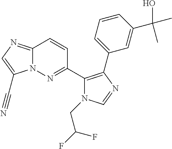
N12C(=NC=C1C#N)C=CC(C1=C(C3=CC=CC(C(O)(C)C)=C3)N=CN1CC(F)F)=N2
